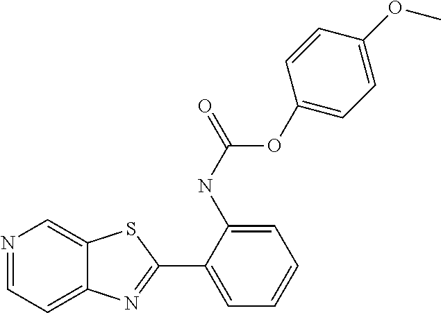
N1=CC=C2C(=C1)SC(C1=CC=CC=C1NC(=O)OC1=CC=C(OC)C=C1)=N2
